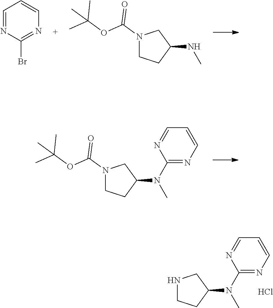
C1=NC(Br)=NC=C1.N1(C(OC(C)(C)C)=O)CCC(NC)C1.N1(C(OC(C)(C)C)=O)CCC(N(C)C2=NC=CC=N2)C1.N1CCC(N(C)C2=NC=CC=N2)C1.Cl
